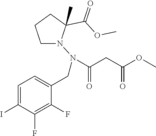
C1=C(I)C(F)=C(F)C(CN(N2CCCC2(C(OC)=O)C)C(CC(OC)=O)=O)=C1
